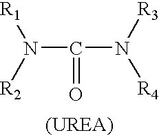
N(C(N([R3])[R4])=O)([R1])[R2]
